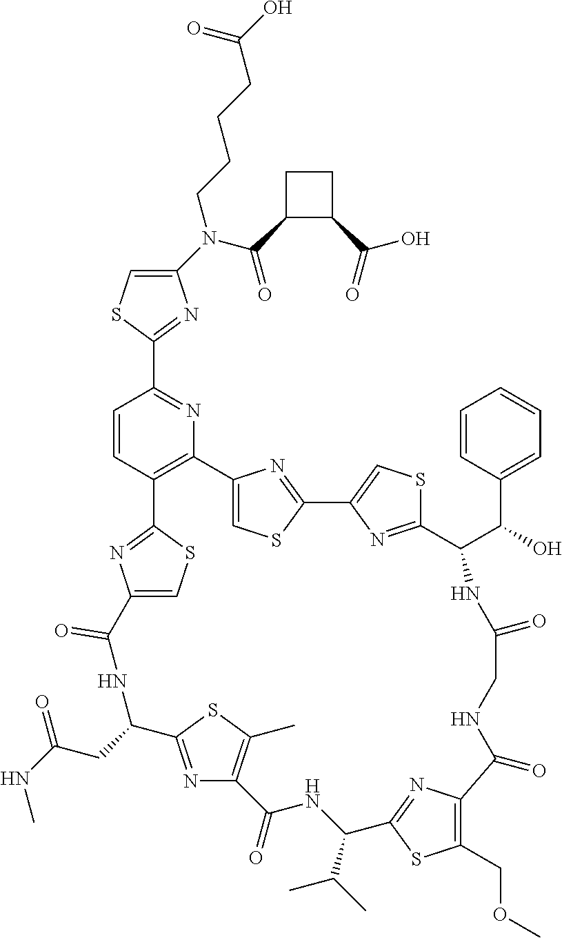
C1(N(C(C2C(C(O)=O)CC2)=O)CCCCC(=O)O)=CSC(C2=NC3=C(C=C2)C2=NC(=CS2)C(=O)NC(CC(=O)NC)C2=NC(=C(C)S2)C(=O)NC(C(C)C)C2=NC(=C(COC)S2)C(=O)NCC(=O)NC(C(C2=CC=CC=C2)O)C2=NC(=CS2)C2=NC3=CS2)=N1
